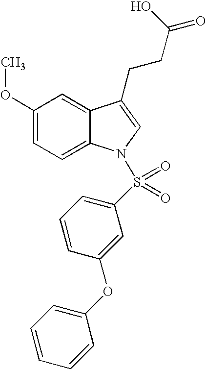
C12=CC(OC)=CC=C1N(S(C1=CC=CC(OC3=CC=CC=C3)=C1)(=O)=O)C=C2CCC(O)=O
